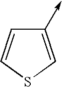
C1(->C)=CSC=C1
